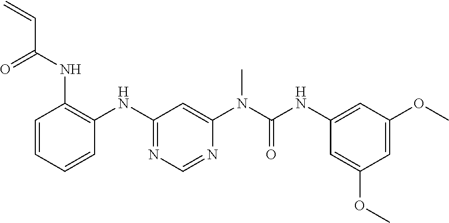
C1=CC=CC(NC2=NC=NC(N(C)C(=O)NC3=CC(OC)=CC(OC)=C3)=C2)=C1NC(C=C)=O
